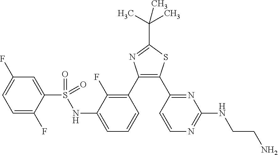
C1=C(F)C(S(=O)(=O)NC2=CC=CC(C3=C(C4=NC(NCCN)=NC=C4)SC(C(C)(C)C)=N3)=C2F)=CC(F)=C1
